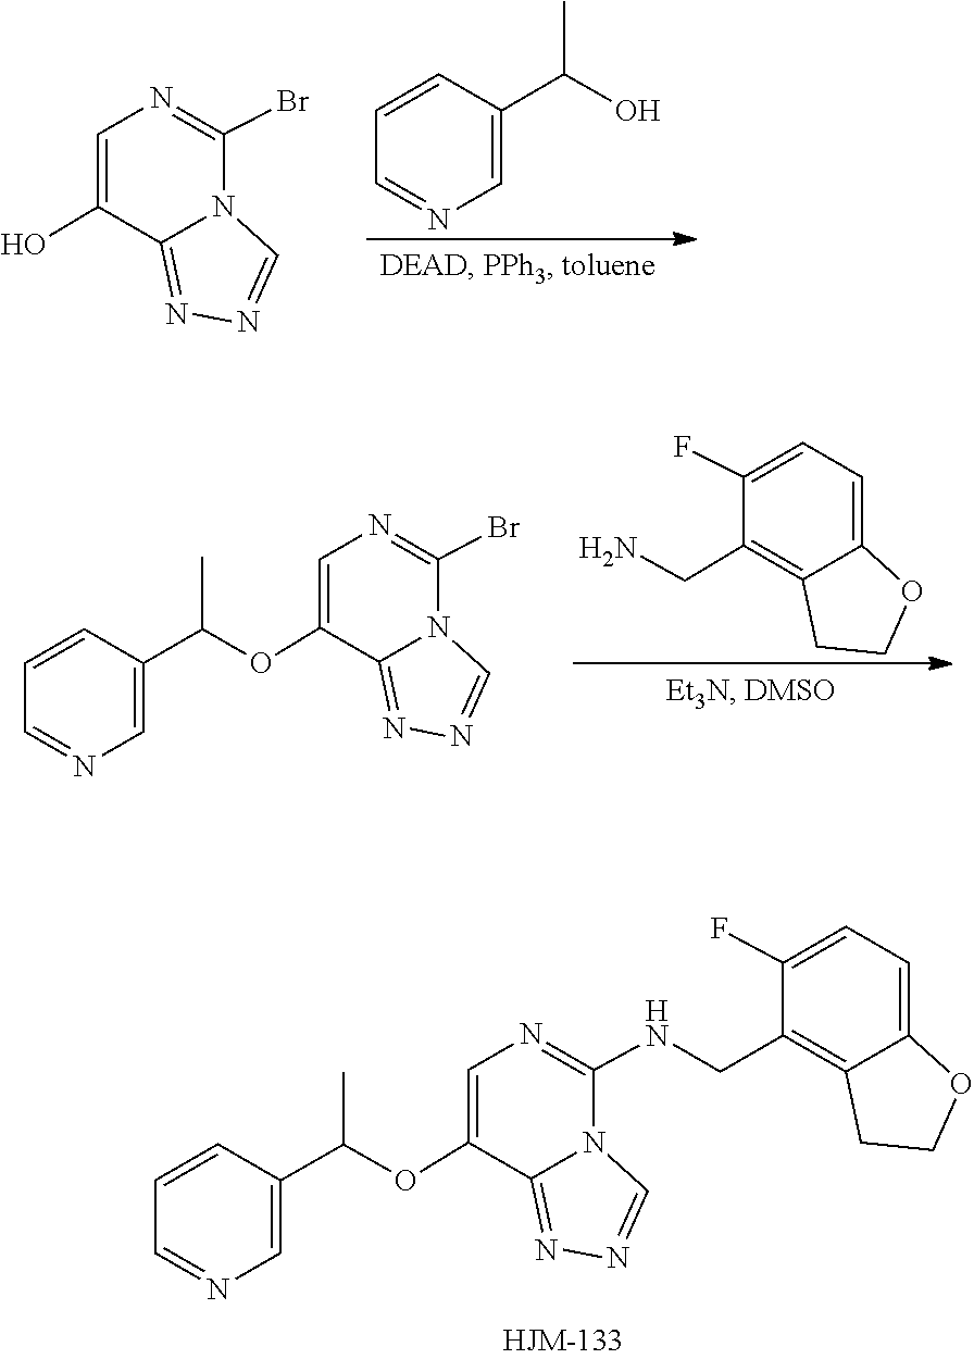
C1=C(F)C(CN)=C2C(=C1)OCC2.C1=CC(C(OC2=CN=C(Br)N3C2=NN=C3)C)=CN=C1.N(C1=NC=C(OC(C2=CN=CC=C2)C)C2=NN=CN12)CC1=C2C(=CC=C1F)OCC2.C1(C(C)O)=CN=CC=C1.C1(Br)=NC=C(O)C2=NN=CN12
